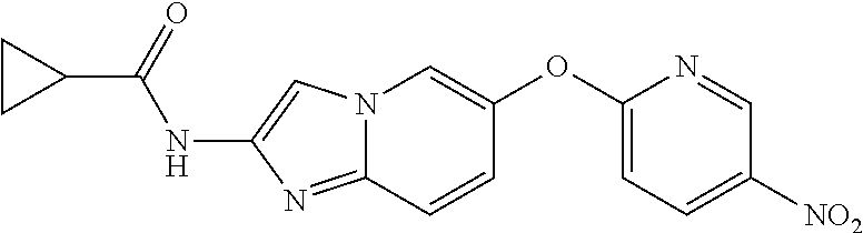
N12C(=NC(NC(C3CC3)=O)=C1)C=CC(OC1=CC=C([NO2])C=N1)=C2
